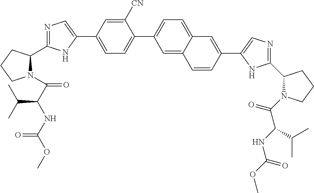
C1=C(C2=CN=C(C3N(C(C(NC(OC)=O)C(C)C)=O)CCC3)N2)C=C([CN])C(C2=CC=C3C(=C2)C=CC(C2=CN=C(C4N(C(C(NC(OC)=O)C(C)C)=O)CCC4)N2)=C3)=C1
